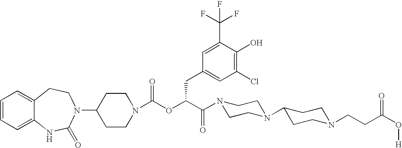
C1(N2C(=O)NC3=CC=CC=C3CC2)CCN(C(OC(C(=O)N2CCN(C3CCN(CCC(O[H])=O)CC3)CC2)CC2=CC(Cl)=C(O)C(C(F)(F)F)=C2)=O)CC1
